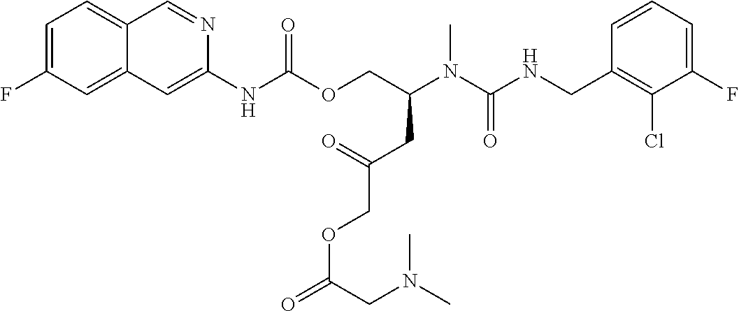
C1=CC(CNC(N(C(COC(NC2=CC3=CC(F)=CC=C3C=N2)=O)CC(=O)COC(CN(C)C)=O)C)=O)=C(Cl)C(F)=C1
